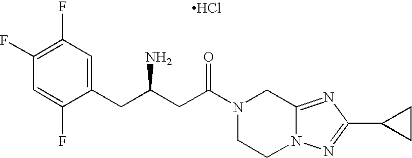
C1(CC(CC(N2CCN3C(=NC(C4CC4)=N3)C2)=O)N)=CC(F)=C(F)C=C1F.Cl
